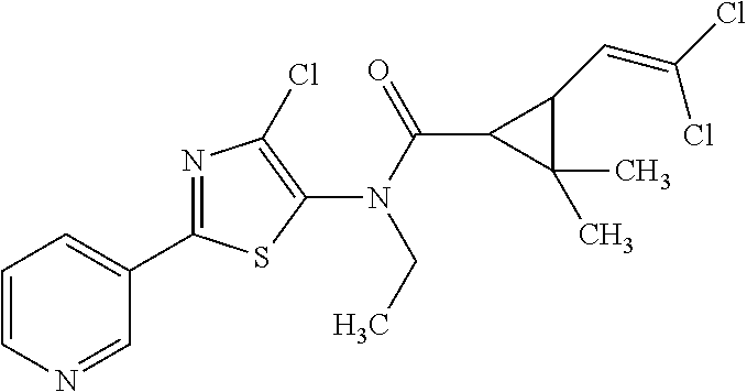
N(C(=O)C1C(C)(C)C1C=C(Cl)Cl)(C1=C(Cl)N=C(C2=CC=CN=C2)S1)CC
